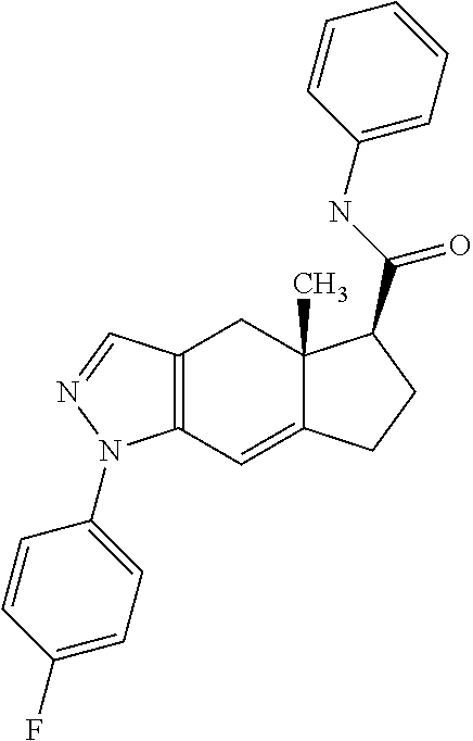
C12=C(C=C3C(C)(C1)C(C(NC1=CC=CC=C1)=O)CC3)N(C1=CC=C(F)C=C1)N=C2
